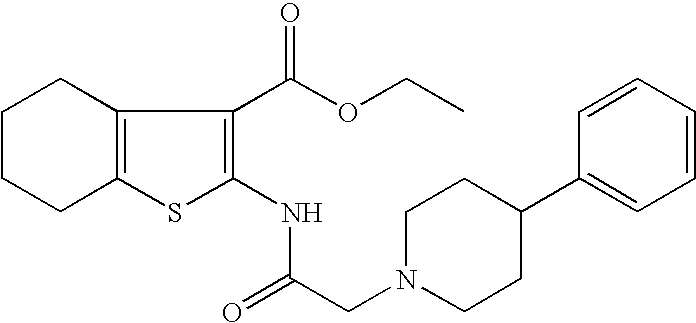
C12=C(C(C(OCC)=O)=C(NC(CN3CCC(C4=CC=CC=C4)CC3)=O)S1)CCCC2
